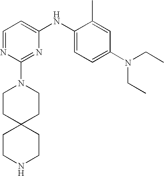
C1=NC(N2CCC3(CC2)CCNCC3)=NC(NC2=CC=C(N(CC)CC)C=C2C)=C1
